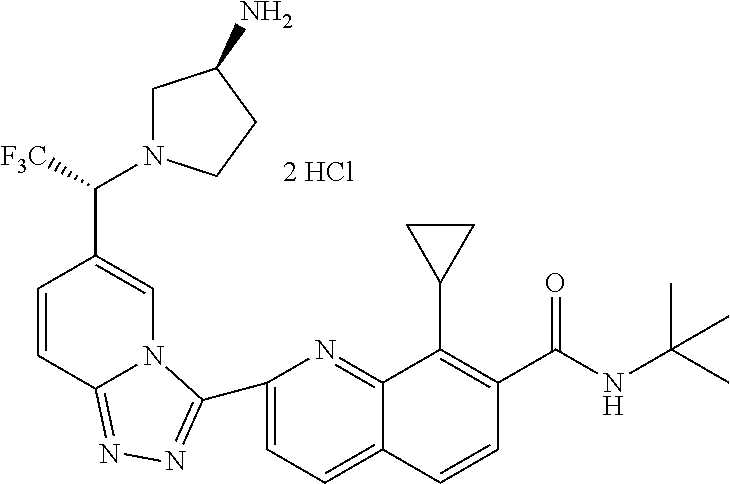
C1=C(C2=NN=C3C=CC(C(N4CC(N)CC4)[F3C])=CN32)N=C2C(=C1)C=CC(C(NC(C)(C)C)=O)=C2C1CC1
